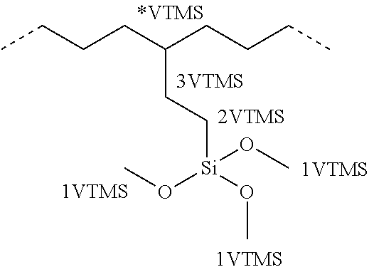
CCCCC(CCCC)CC[Si](OC)(OC)OC
